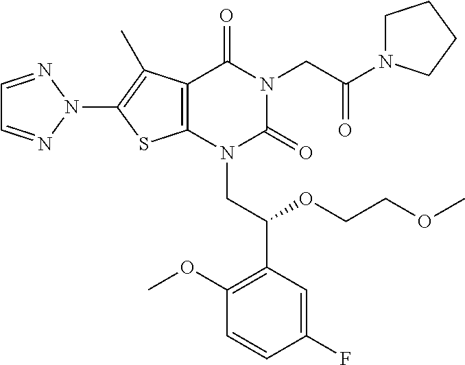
C12=C(N(CC(C3=C(OC)C=CC(F)=C3)OCCOC)C(=O)N(CC(N3CCCC3)=O)C1=O)SC(N1N=CC=N1)=C2C
